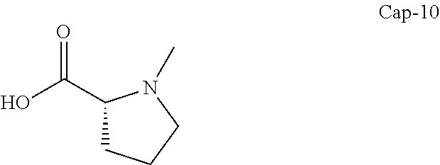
O=C(C1CCCN1C)O
